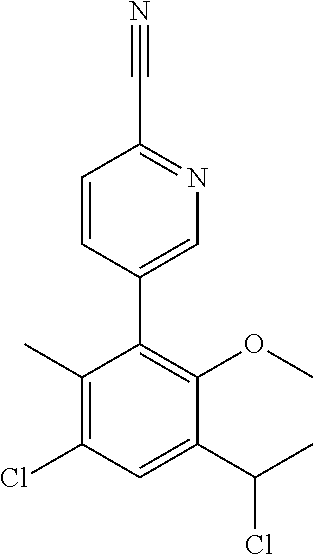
C1(C)=C(Cl)C=C(C(C)Cl)C(OC)=C1C1=CN=C(C#N)C=C1
